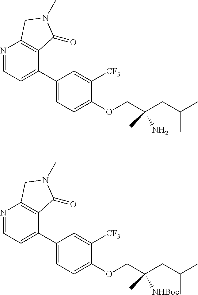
C1(C2=CC=NC3=C2C(=O)N(C)C3)=CC=C(OCC(CC(C)C)(N)C)C([CF3])=C1.C1(C2=CC=NC3=C2C(=O)N(C)C3)=CC=C(OCC(CC(C)C)([NHBoc])C)C([CF3])=C1
